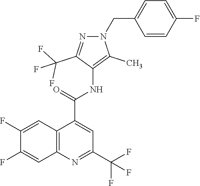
C1(F)=CC2=C(C=C1F)N=C(C(F)(F)F)C=C2C(NC1=C(C)N(CC2=CC=C(F)C=C2)N=C1C(F)(F)F)=O
